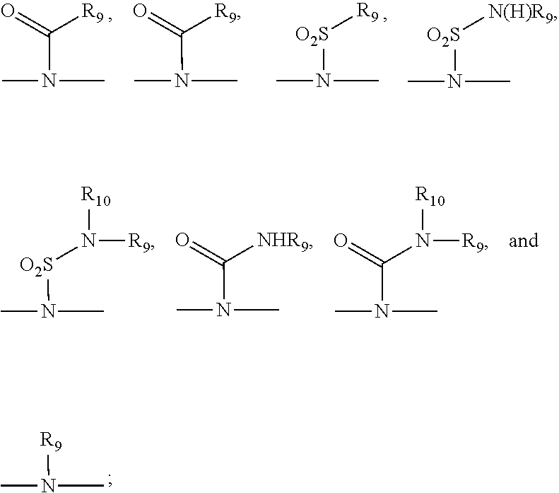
CN(C)C(=O)[R9].CN(C)C(=O)[R9].CN(C)[O2S][R9].CN(C)[O2S][N(H)R9].CN(C)[O2S]N([R9])[R10].CN(C)C(=O)[NHR9].CN(C)C(N([R9])[R10])=O.CN(C)[R9]
